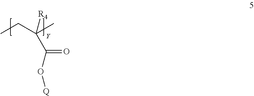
CCC([R4])(C)C(=O)O[Q]
